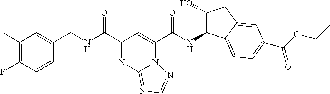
C1(C)=C(F)C=CC(CNC(C2=NC3=NC=NN3C(C(NC3C(O)CC4=CC(C(OCC)=O)=CC=C34)=O)=C2)=O)=C1
